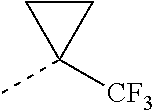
CC1([CF3])CC1
